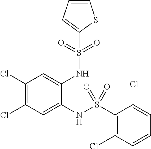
C1(Cl)=C(Cl)C=C(NS(C2=C(Cl)C=CC=C2Cl)(=O)=O)C(NS(=O)(=O)C2=CC=CS2)=C1
